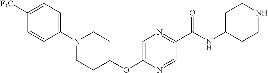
C1(OC2CCN(C3=CC=C([F3C])C=C3)CC2)=CN=C(C(=O)NC2CCNCC2)C=N1
